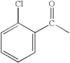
C1=C(C(C)=O)C(Cl)=CC=C1
